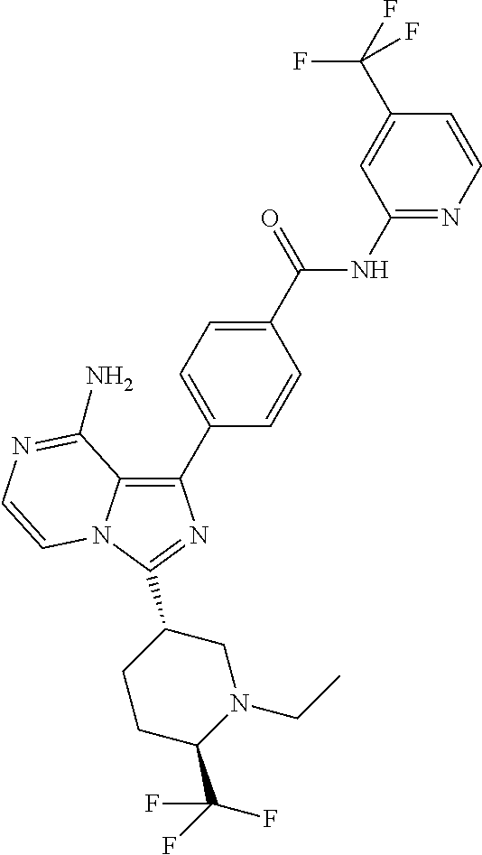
C12=C(C3=CC=C(C(=O)NC4=NC=CC(C(F)(F)F)=C4)C=C3)N=C(C3CN(CC)C(C(F)(F)F)CC3)N1C=CN=C2N
